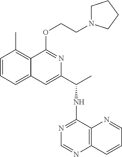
CC1=C2C(=CC=C1)C=C(C(C)NC1=NC=NC3=C1N=CC=C3)N=C2OCCN1CCCC1
